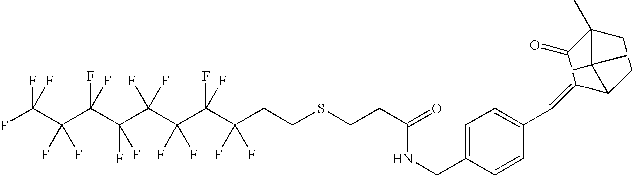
FC(C(C(C(C(C(C(C(CCSCCC(NCC1=CC=C(C=C2C(=O)C3(C)CCC2C3(C)C)C=C1)=O)(F)F)(F)F)(F)F)(F)F)(F)F)(F)F)(F)F)(F)F
